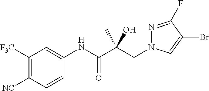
C(C(C(NC1=CC([F3C])=C([NC])C=C1)=O)(O)C)N1N=C(F)C(Br)=C1
